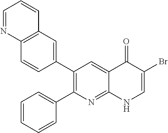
C12=C(C=C(C3=C(C4=CC=CC=C4)N=C4C(=C3)C(=O)C(Br)=CN4)C=C1)C=CC=N2
